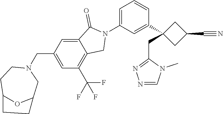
N1(C2=CC=CC(C3(CC4=NN=CN4C)CC(C#N)C3)=C2)C(=O)C2=CC(CN3CCC4OC(C3)CC4)=CC(C(F)(F)F)=C2C1
